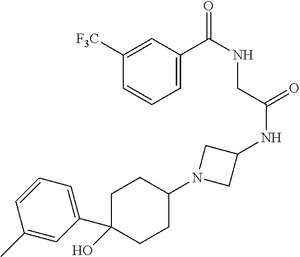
C1([F3C])=CC(C(NCC(NC2CN(C3CCC(C4=CC=CC(C)=C4)(O)CC3)C2)=O)=O)=CC=C1
